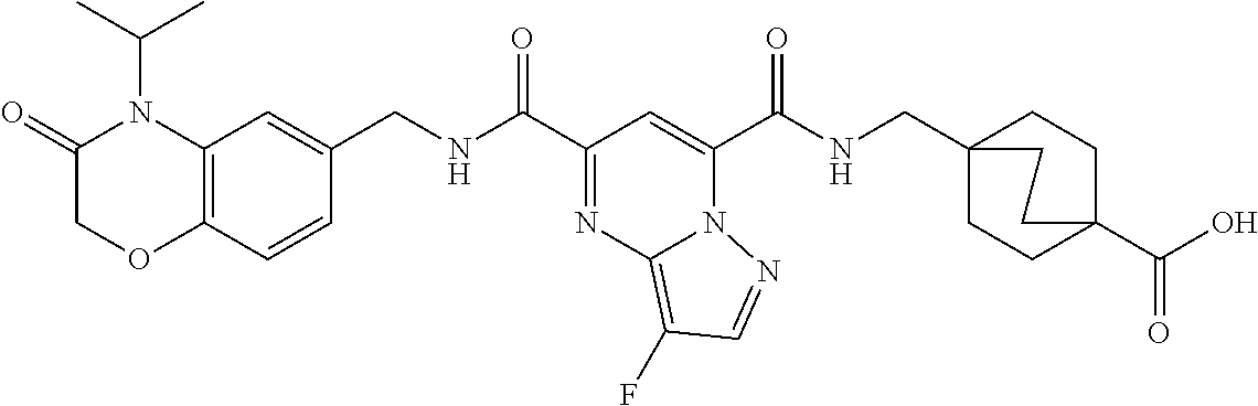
C12=C(C=CC(CNC(C3=NC4=C(F)C=NN4C(C(NCC45CCC(C(O)=O)(CC4)CC5)=O)=C3)=O)=C1)OCC(=O)N2C(C)C
